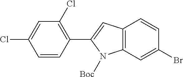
C1(C2=CC3=C(N2[Boc])C=C(Br)C=C3)=C(Cl)C=C(Cl)C=C1
